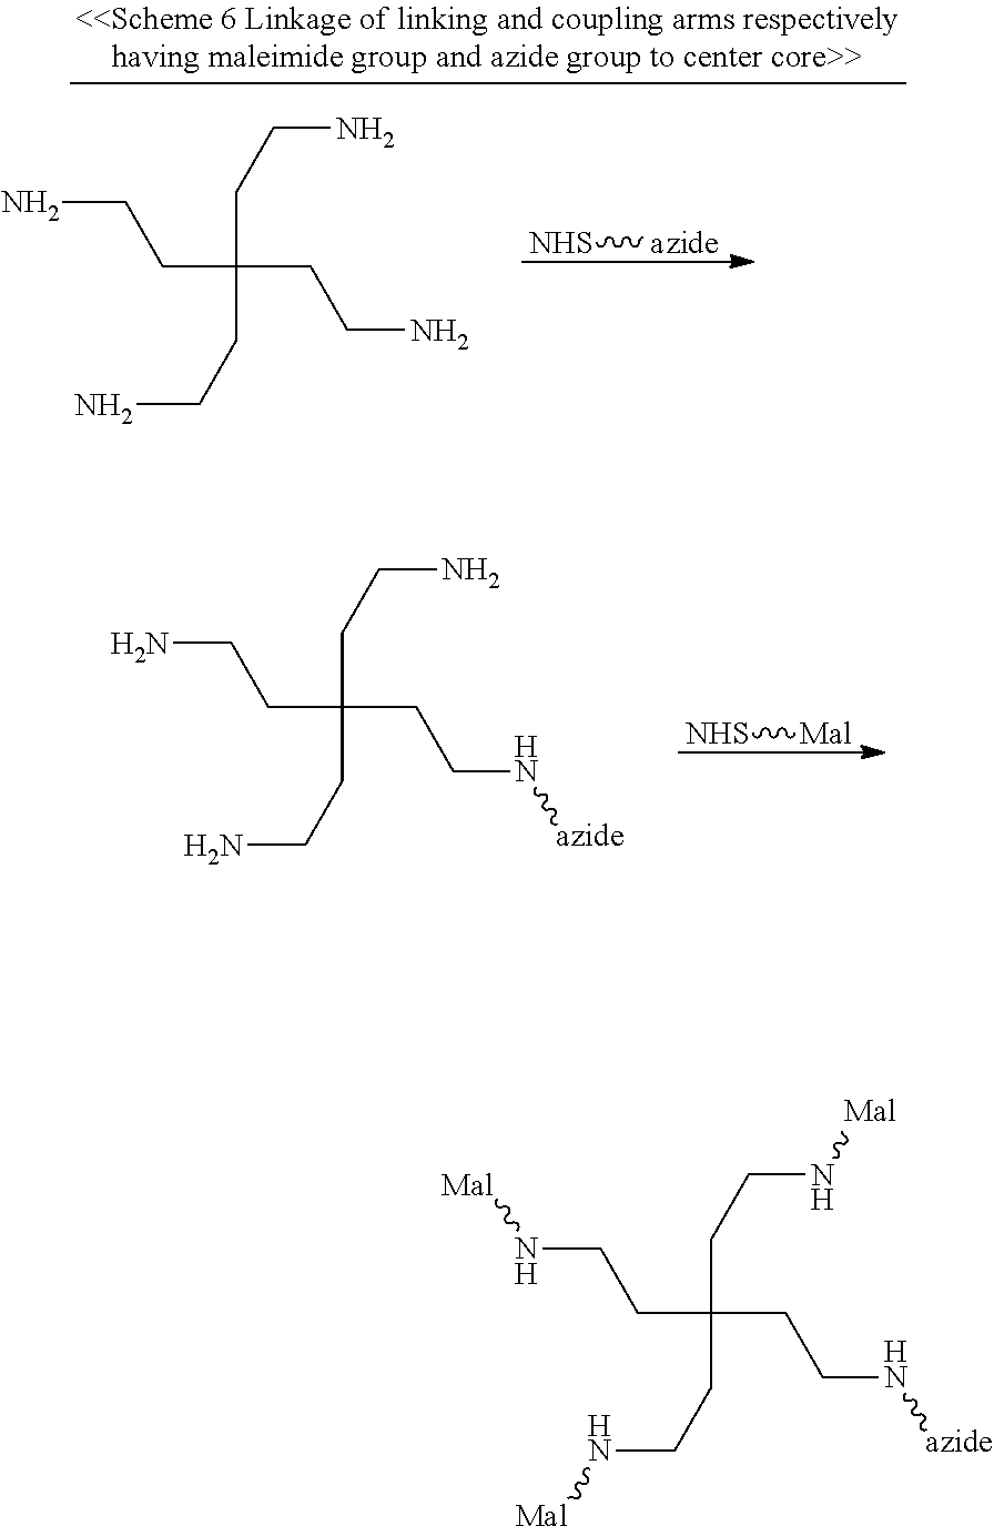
C(C(CCN)(CCN)CCN)CN.[NHS][azide].C(C(CCN[azide])(CCN)CCN)CN.[NHS][Mal].C(C(CCN[azide])(CCN[Mal])CCN[Mal])CN[Mal]
